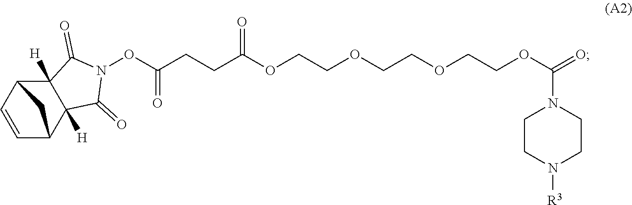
N1(OC(CCC(OCCOCCOCCOC(=O)N2CCN([R3])CC2)=O)=O)C(=O)C2([H])C([H])(C1=O)C1C=CC2C1
